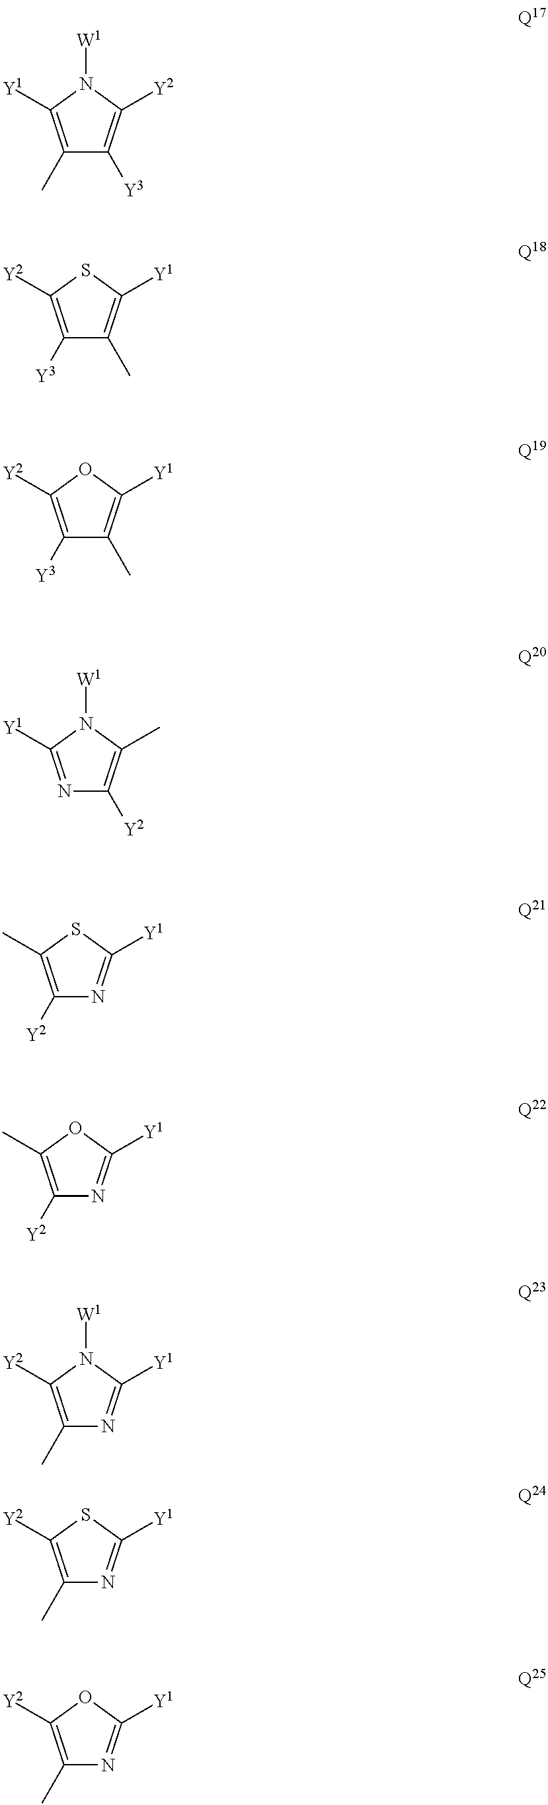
C1(C)=C([Y1])N([W1])C([Y2])=C1[Y3].C1([Y3])=C([Y2])SC([Y1])=C1C.C1([Y3])=C([Y2])OC([Y1])=C1C.N1=C([Y1])N([W1])C(C)=C1[Y2].C1([Y2])=C(C)SC([Y1])=N1.C1([Y2])=C(C)OC([Y1])=N1.C1(C)=C([Y2])N([W1])C([Y1])=N1.C1(C)=C([Y2])SC([Y1])=N1.C1(C)=C([Y2])OC([Y1])=N1
